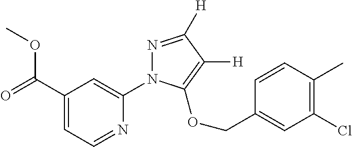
C1(C(=O)OC)=CC=NC(N2N=C([H])C([H])=C2OCC2=CC(Cl)=C(C)C=C2)=C1
